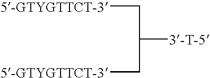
[5-GTYGTTCT-3]CC([3-T-5])C[5-GTYGTTCT-3]
